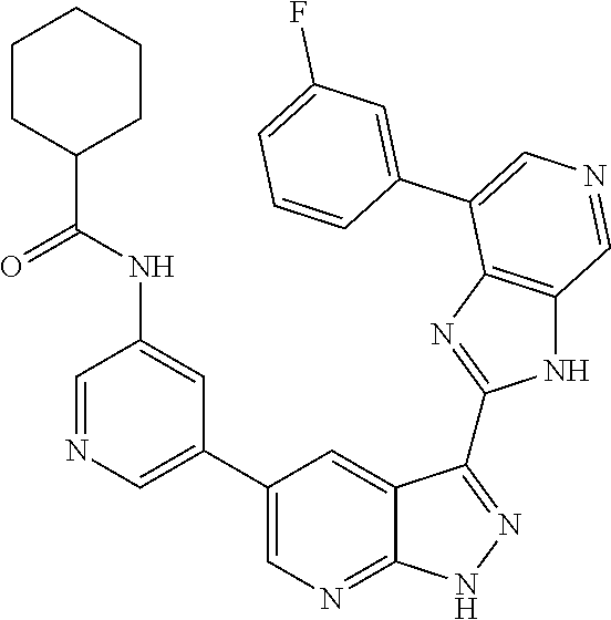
C1=NC=C(C2=CN=C3C(=C2)C(C2=NC4=C(N2)C=NC=C4C2=CC(F)=CC=C2)=NN3)C=C1NC(C1CCCCC1)=O
